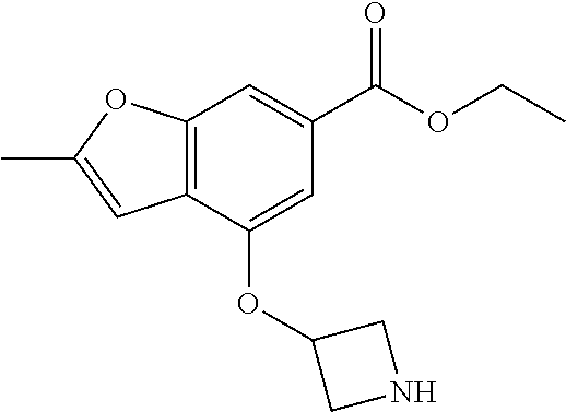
C12=C(C(OC3CNC3)=CC(C(OCC)=O)=C1)C=C(C)O2
